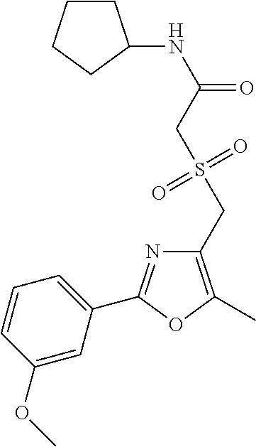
C1=CC(OC)=CC(C2=NC(CS(CC(=O)NC3CCCC3)(=O)=O)=C(C)O2)=C1
